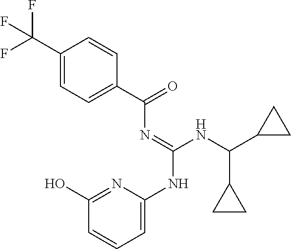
C1(C(F)(F)F)=CC=C(C(N=C(NC2=CC=CC(O)=N2)NC(C2CC2)C2CC2)=O)C=C1
